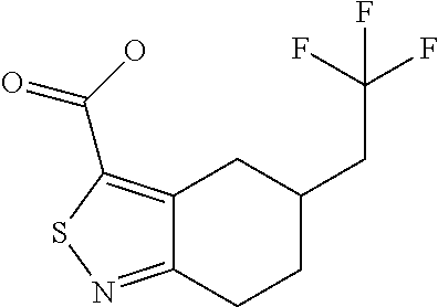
C12=C(C(O)=O)SN=C1CCC(CC(F)(F)F)C2
